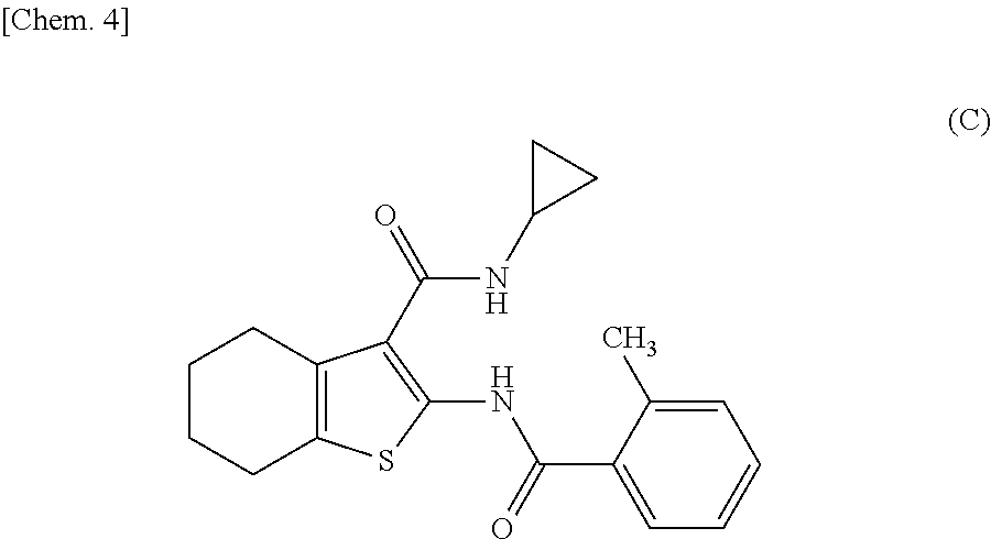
C1CCC2=C(C1)C(C(NC1CC1)=O)=C(NC(C1=CC=CC=C1C)=O)S2
